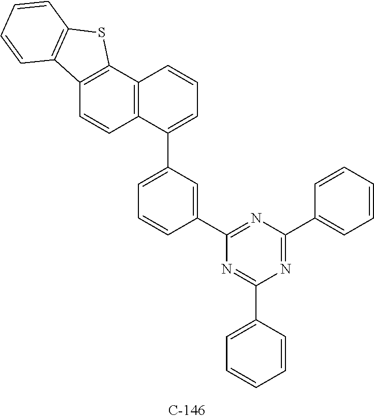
C1(C2=CC(C3=CC=CC4=C3C=CC3=C4SC4=C3C=CC=C4)=CC=C2)=NC(C2=CC=CC=C2)=NC(C2=CC=CC=C2)=N1
